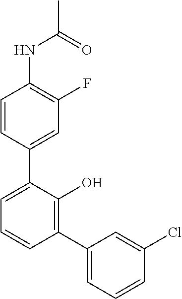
C1(NC(C)=O)=C(F)C=C(C2=CC=CC(C3=CC=CC(Cl)=C3)=C2O)C=C1
